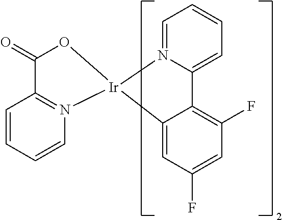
C1=N2C(=CC=C1)C1=C(F)C=C(F)C=C1[Ir]21N2=C(C=CC=C2)C(=O)O1
